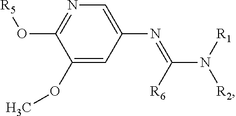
C1(OC)=CC(N=C(N([R1])[R2])[R6])=CN=C1O[R5]
